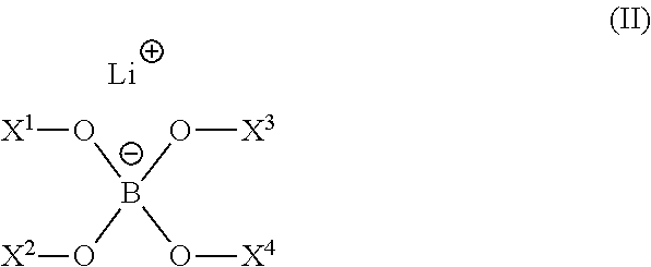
[X2]O[B-](O[X1])(O[X4])O[X3].[Li]
